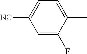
C1=C(F)C(C)=CC=C1[NC]
